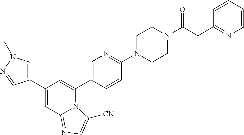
C1(C2=CN(C)N=C2)=CC2=NC=C([CN])N2C(C2=CN=C(N3CCN(C(CC4=NC=CC=C4)=O)CC3)C=C2)=C1
